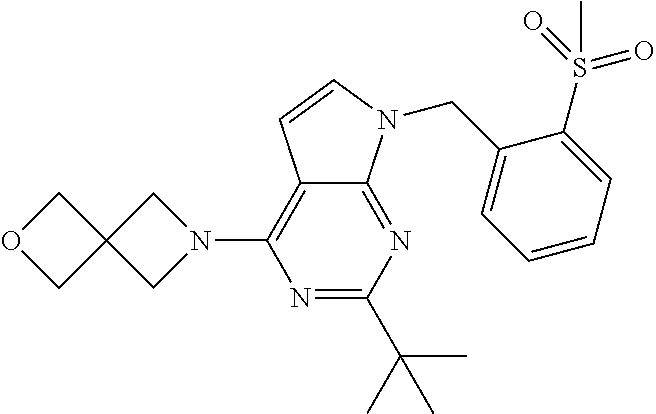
N1=C(C(C)(C)C)N=C2C(=C1N1CC3(C1)COC3)C=CN2CC1=CC=CC=C1S(=O)(=O)C
